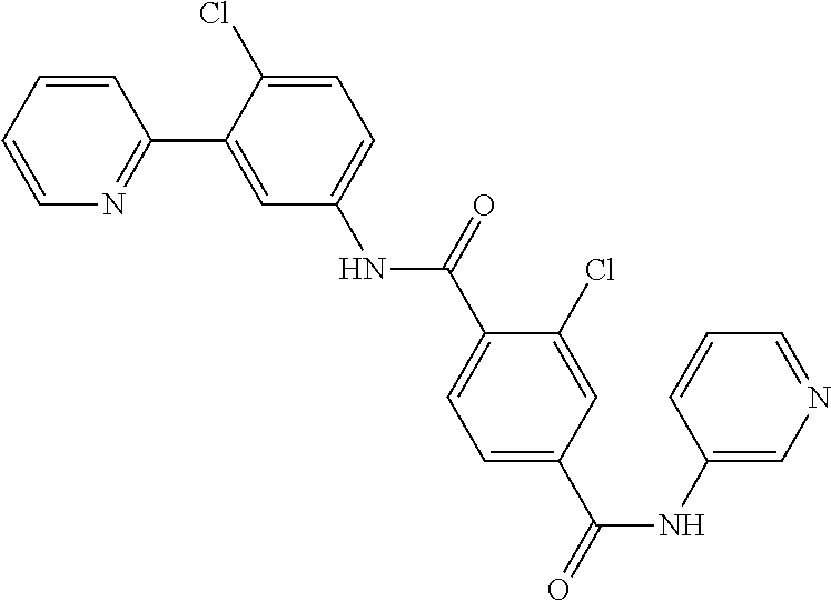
C1=CN=C(C2=CC(NC(C3=CC=C(C(NC4=CN=CC=C4)=O)C=C3Cl)=O)=CC=C2Cl)C=C1
